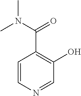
C1=CN=CC(O)=C1C(N(C)C)=O
